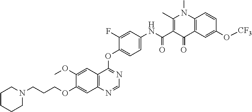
C1=NC2=C(C=C(OC)C(OCCCN3CCCCC3)=C2)C(OC2=CC=C(NC(C3=C(C)N(C)C4=C(C3=O)C=C(O[CF3])C=C4)=O)C=C2F)=N1
